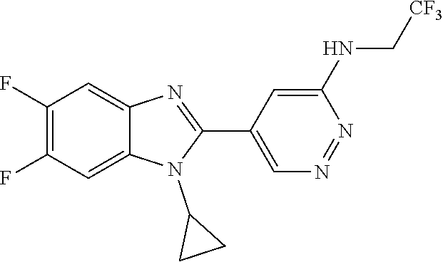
C1(F)=C(F)C=C2C(=C1)N=C(C1=CN=NC(NC[CF3])=C1)N2C1CC1
